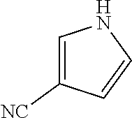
C1=C([NC])C=CN1
